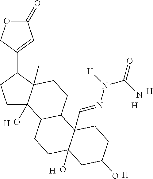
C1(=O)OCC(C2CCC3(O)C2(C)CCC2C3CCC3(O)C2(C=NN(C(N)=O)[H])CCC(O)C3)=C1.[H].[H].[H].[H].[H]
